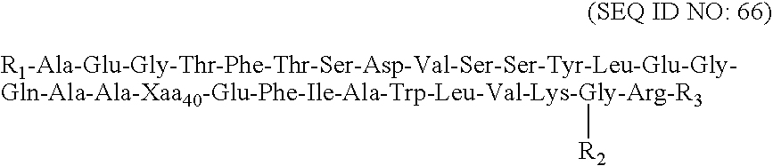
[R1-Ala-Glu-Gly-Thr-Phe-Thr-Ser-Asp-Val-Ser-Ser-Tyr-Leu-Glu-Gly-Gln-Ala-Ala-Xaa40-Glu-Phe-Ile-Ala-Trp-Leu-Val-Lys-Gly-Arg-R3][R2]
